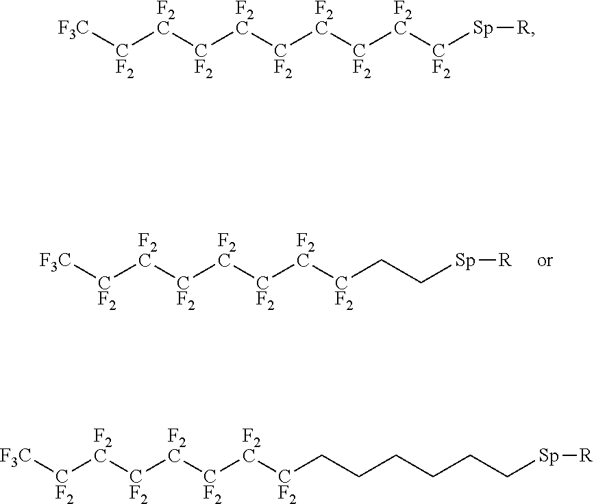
[F3C][CF2][F2C][CF2][F2C][CF2][F2C][CF2]CC[Sp][R].[F3C][CF2][F2C][CF2][F2C][CF2][F2C][CF2][F2C][CF2][Sp][R].[F3C][CF2][F2C][CF2][F2C][CF2][F2C][CF2]CCCCCC[Sp][R]
